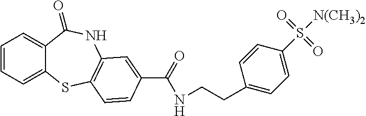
C1=CC=C2C(=C1)C(=O)NC1=C(S2)C=CC(C(=O)NCCC2=CC=C(S([N(CH3)2])(=O)=O)C=C2)=C1
